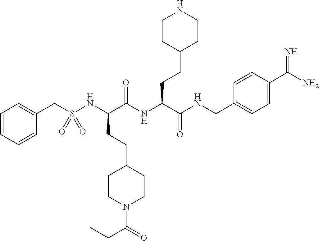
C1=CC=CC(CS(NC(C(NC(C(=O)NCC2=CC=C(C(=N)N)C=C2)CCC2CCNCC2)=O)CCC2CCN(C(=O)CC)CC2)(=O)=O)=C1
